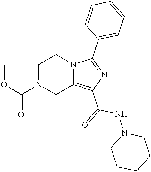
C1N(C(OC)=O)CC2=C(C(=O)NN3CCCCC3)N=C(C3=CC=CC=C3)N2C1
